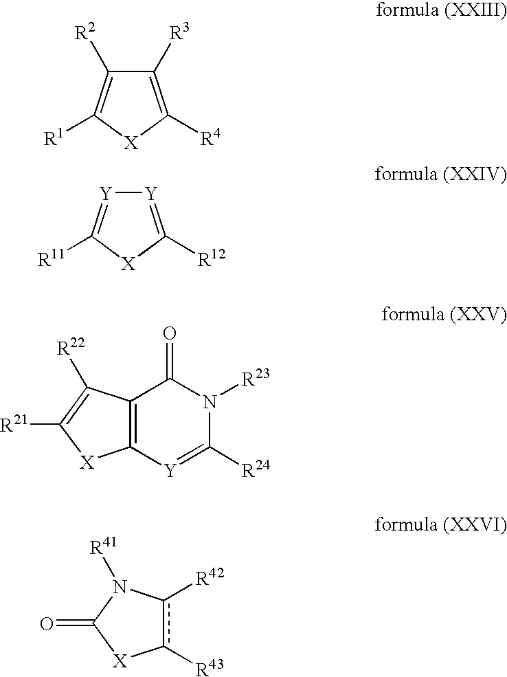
C1([R3])=C([R4])[X]C([R1])=C1[R2].[Y]1=C([R12])[X]C([R11])=[Y]1.C12=C([Y]=C([R24])N([R23])C1=O)[X]C([R21])=C2[R22].c1([R43])c([R42])N([R41])C(=O)[X]1
